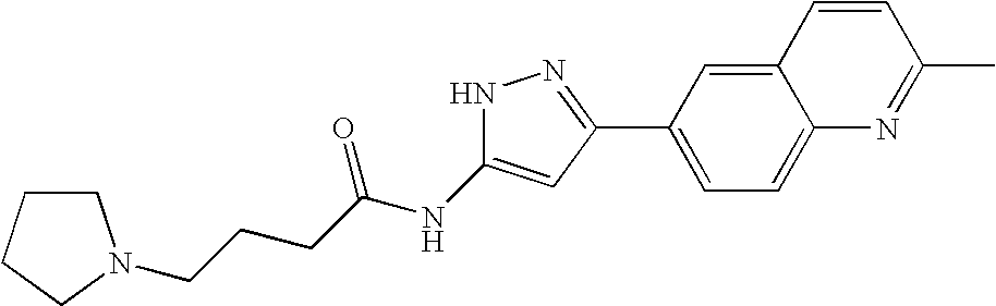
C(CCC(NC1=CC(C2=CC=C3C(=C2)C=CC(C)=N3)=NN1)=O)N1CCCC1
